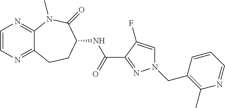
C1=CN=C2C(=N1)N(C)C(=O)C(NC(C1=NN(CC3=C(C)N=CC=C3)C=C1F)=O)CC2
